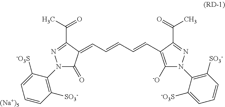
N1(C2=C([SO3-])C=CC=C2[-O3S])C(=O)C(=CC=CC=CC2=C([-O])N(C3=C([SO3-])C=CC=C3[-O3S])N=C2C(C)=O)C(C(C)=O)=N1.[(Na+)5]
